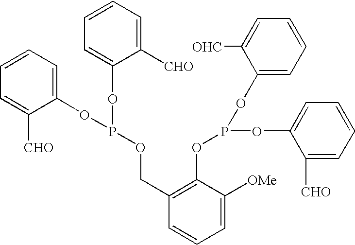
C1=CC=C(OP(OC2=CC=CC=C2[CHO])OCC2=C(OP(OC3=CC=CC=C3[CHO])OC3=CC=CC=C3[OHC])C([OMe])=CC=C2)C([CHO])=C1
